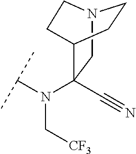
N12CC(N(C(C)C)C[CF3])(C#N)C(CC1)CC2
